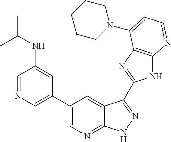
C1=NC=C(C2=CN=C3C(=C2)C(C2=NC4=C(N2)N=CC=C4N2CCCCC2)=NN3)C=C1NC(C)C
